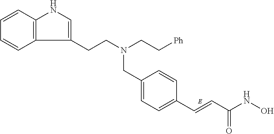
C12=C(C=CC=C1)NC=C2CCN(CC[Ph])CC1=CC=C(C=CC(NO)=O)C=C1
